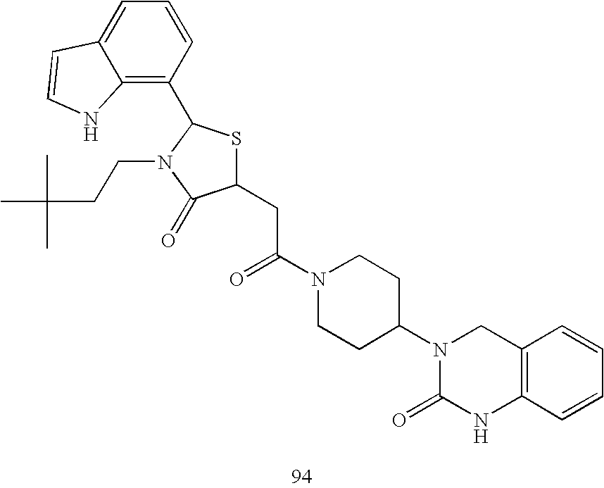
C1(CC(=O)N2CCC(N3C(=O)NC4=C(C3)C=CC=C4)CC2)SC(C2=C3C(=CC=C2)C=CN3)N(CCC(C)(C)C)C1=O
